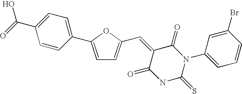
C1=CC(C2=CC=C(C=C3C(=O)NC(=S)N(C4=CC=CC(Br)=C4)C3=O)O2)=CC=C1C(=O)O
